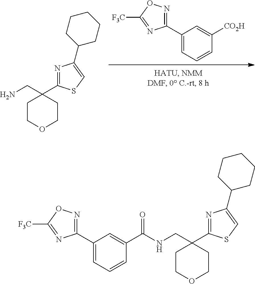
C1(C2=CC=CC([CO2H])=C2)=NOC([F3C])=N1.N1=C(C2(CN)CCOCC2)SC=C1C1CCCCC1.C1(C2=CC=CC(C(NCC3(C4=NC(C5CCCCC5)=CS4)CCOCC3)=O)=C2)=NOC([F3C])=N1
